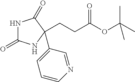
C1(C2(CCC(OC(C)(C)C)=O)NC(=O)NC2=O)=CC=CN=C1
